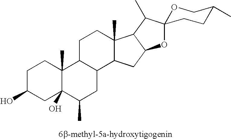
C1C(O)CC2(O)C(C)(C1)C1C(CC2C)C2C(C)(CC1)C1C(C2)OC2(C1C)OCC(C)CC2
